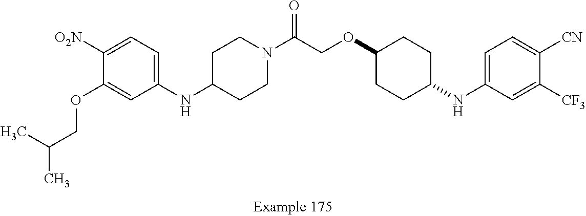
N(C1=CC=C([O2N])C(OCC(C)C)=C1)C1CCN(C(COC2CCC(NC3=CC=C([CN])C([CF3])=C3)CC2)=O)CC1
